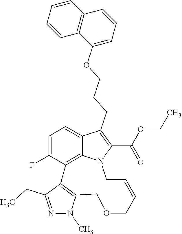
C1=CC2=C(C=C1)C(OCCCC1=C(C(OCC)=O)N3C4=C(C(F)=CC=C41)C1=C(N(C)N=C1CC)COCC=CC3)=CC=C2
